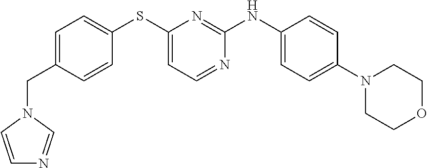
C1(CN2C=CN=C2)=CC=C(SC2=CC=NC(NC3=CC=C(N4CCOCC4)C=C3)=N2)C=C1
